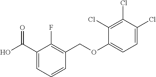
C1(C(O)=O)=CC=CC(COC2=CC=C(Cl)C(Cl)=C2Cl)=C1F
